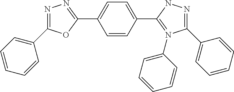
N1=C(C2=CC=CC=C2)OC(C2=CC=C(C3=N(C4=CC=CC=C4)C(C4=CC=CC=C4)=NN3)C=C2)=N1
